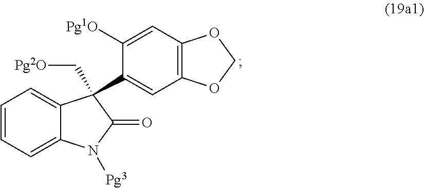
C1=C2C(=CC=C1)C(C[Pg2O])(C1=CC3=C(C=C1[Pg1O])OCO3)C(=O)N2[Pg3]
